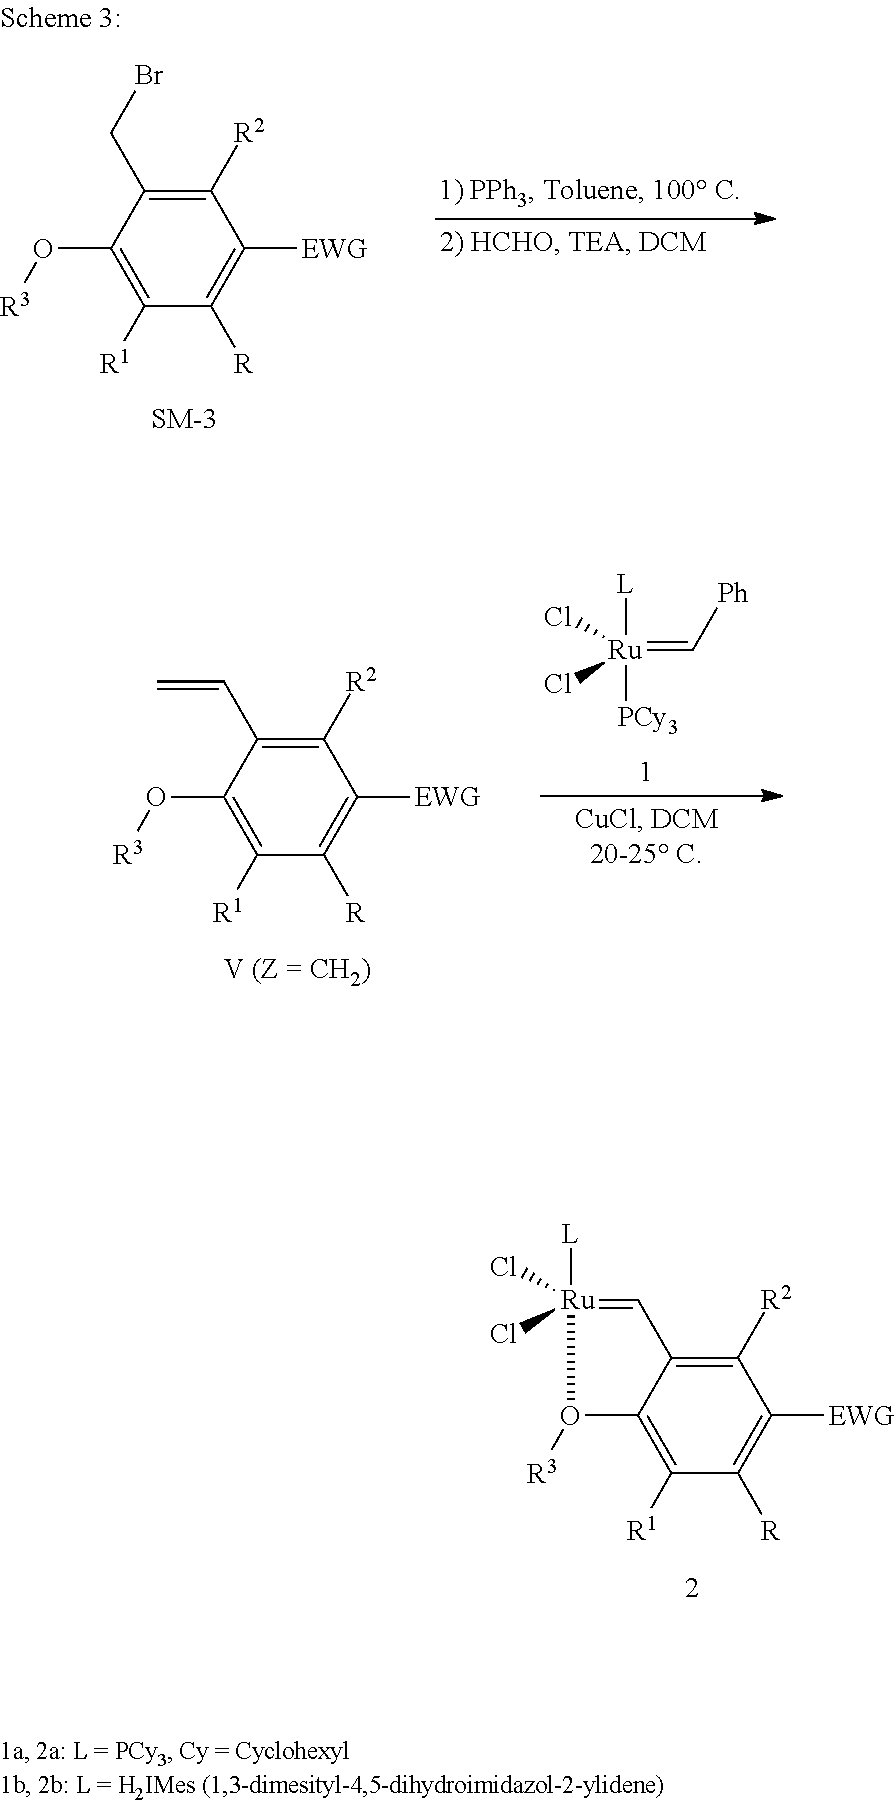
[L][Ru]1(Cl)(Cl)=CC2=C([R2])C([EWG])=C([R])C([R1])=C2O1[R3].C1([R2])=C(C=C)C(O[R3])=C([R1])C([R])=C1[EWG].[L][Ru]([PCy3])(=C[Ph])(Cl)Cl.C1([R2])=C(CBr)C(O[R3])=C([R1])C([R])=C1[EWG]
